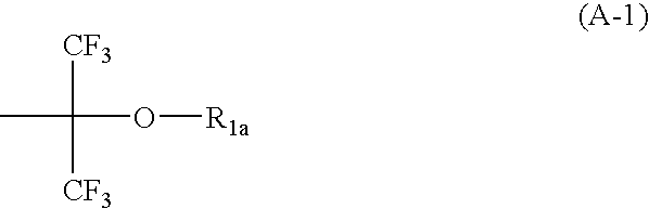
CC(O[R1a])([CF3])[CF3]
